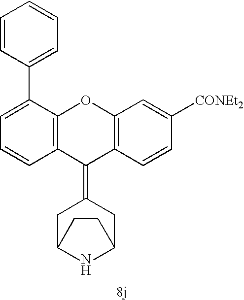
C1(=C2C3=C(C(C4=CC=CC=C4)=CC=C3)OC3=C2C=CC([CONEt2])=C3)CC2NC(C1)CC2
